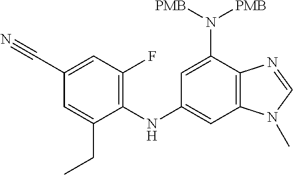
C12=C(C=C(NC3=C(F)C=C(C#N)C=C3CC)C=C1N([PMB])[PMB])N(C)C=N2
